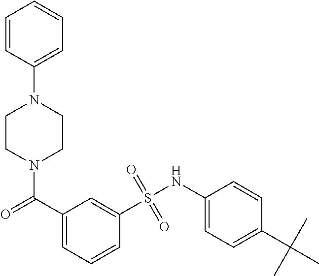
N1(C(C2=CC=CC(S(NC3=CC=C(C(C)(C)C)C=C3)(=O)=O)=C2)=O)CCN(C2=CC=CC=C2)CC1
